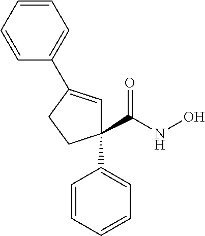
C1(C2=CC=CC=C2)(C(NO)=O)C=C(C2=CC=CC=C2)CC1
